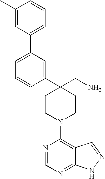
C1(C2=CC(C3=CC=CC(C)=C3)=CC=C2)(CN)CCN(C2=C3C(=NC=N2)NN=C3)CC1
